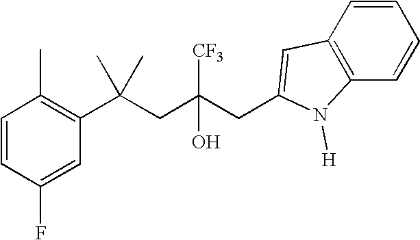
C1=CC(F)=CC(C(CC(CC2=CC3=C(N2[H])C=CC=C3)([CF3])O)(C)C)=C1C
